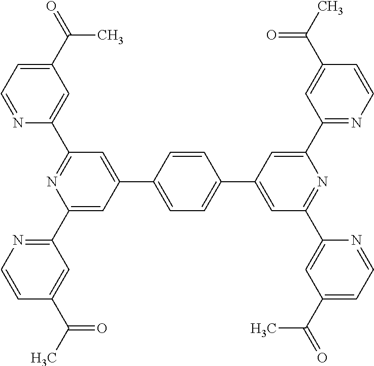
N1=CC=C(C(=O)C)C=C1C1=NC(C2=NC=CC(C(C)=O)=C2)=CC(C2=CC=C(C3=CC(C4=CC(C(=O)C)=CC=N4)=NC(C4=NC=CC(C(C)=O)=C4)=C3)C=C2)=C1
